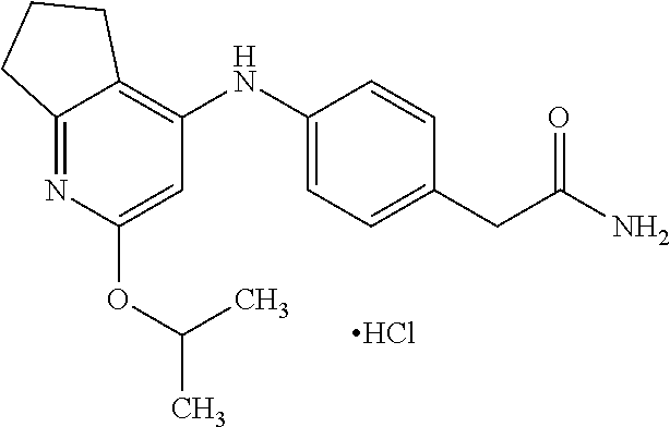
C1=C(OC(C)C)N=C2C(=C1NC1=CC=C(CC(N)=O)C=C1)CCC2.Cl
